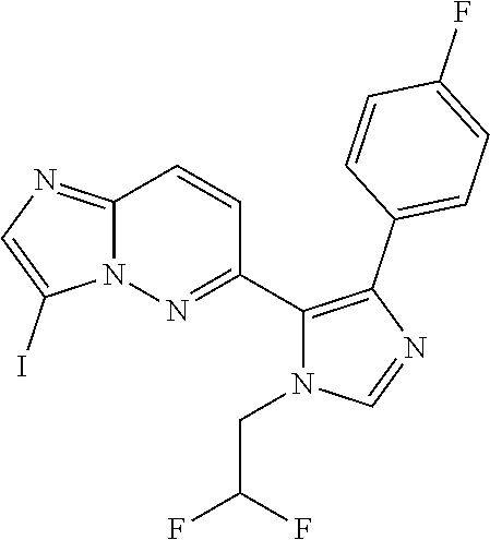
N12C(=NC=C1I)C=CC(C1=C(C3=CC=C(F)C=C3)N=CN1CC(F)F)=N2
